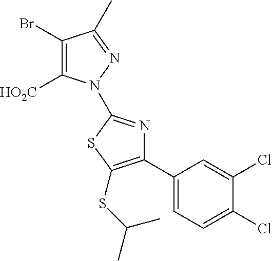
BrC1=C([HO2C])N(C2=NC(C3=CC=C(Cl)C(Cl)=C3)=C(SC(C)C)S2)N=C1C
